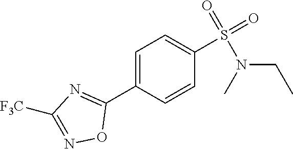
C1=C(C2=NC([F3C])=NO2)C=CC(S(=O)(=O)N(CC)C)=C1
